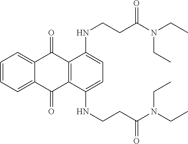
C1=CC=C2C(=C1)C(=O)C1=C(C2=O)C(NCCC(N(CC)CC)=O)=CC=C1NCCC(N(CC)CC)=O
